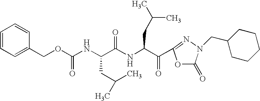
N(C(OCC1=CC=CC=C1)=O)C(C(NC(C(=O)C1=NN(CC2CCCCC2)C(=O)O1)CC(C)C)=O)CC(C)C
